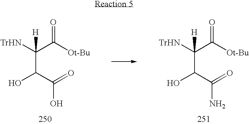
[TrHN]C(C([Ot-Bu])=O)(C(C(=O)N)O)[H].[TrHN]C(C([Ot-Bu])=O)(C(C(=O)O)O)[H]
